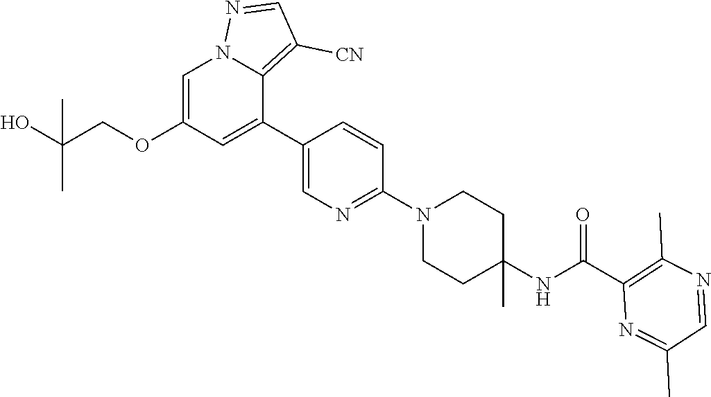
C1=C(OCC(O)(C)C)C=C(C2=CN=C(N3CCC(NC(C4=C(C)N=CC(C)=N4)=O)(C)CC3)C=C2)C2=C([CN])C=NN12
